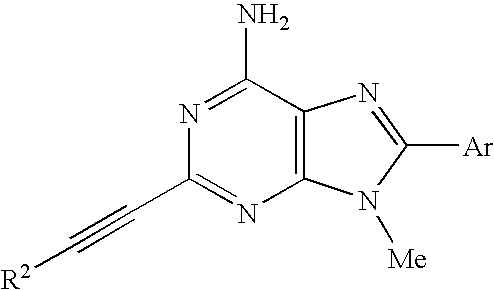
N1=C(N)C2=C(N=C1C#C[R2])N([Me])C([Ar])=N2
